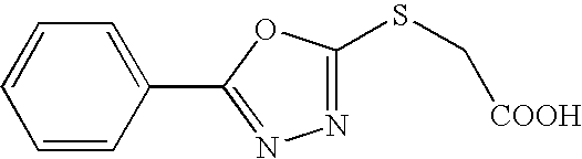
C1=CC=C(C2=NN=C(SC[COOH])O2)C=C1
